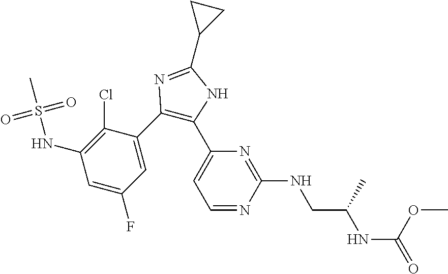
C1=C(F)C=C(C2=C(C3=CC=NC(NCC(NC(=O)OC)C)=N3)NC(C3CC3)=N2)C(Cl)=C1NS(C)(=O)=O
